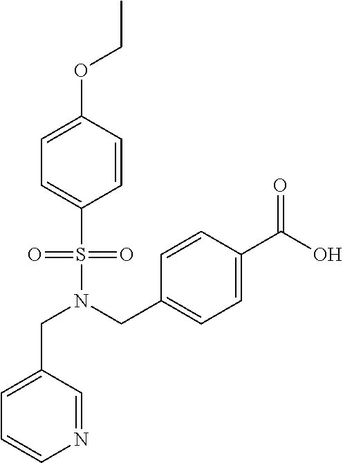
C(N(CC1=CC=C(C(O)=O)C=C1)S(=O)(=O)C1=CC=C(OCC)C=C1)C1=CC=CN=C1
